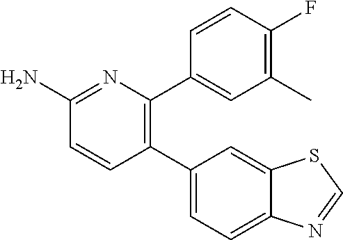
C1(C2=CC=C3C(=C2)SC=N3)=C(C2=CC(C)=C(F)C=C2)N=C(N)C=C1
